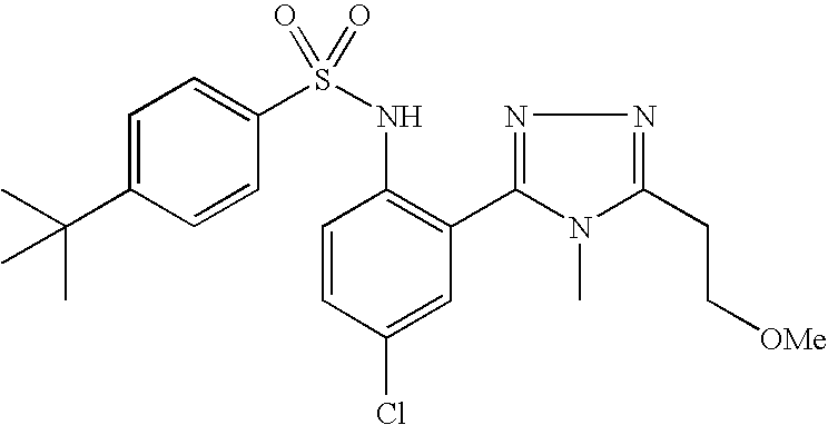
C1=C(C(C)(C)C)C=CC(S(NC2=C(C3=NN=C(CC[OMe])N3C)C=C(Cl)C=C2)(=O)=O)=C1
